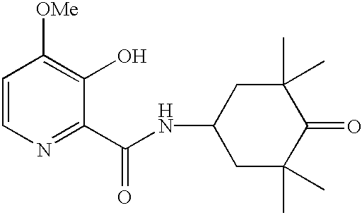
N(C(C1=NC=CC([OMe])=C1O)=O)C1CC(C)(C)C(=O)C(C)(C)C1
